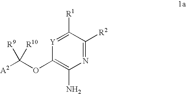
C1([R1])=[Y]C(OC([A2])([R9])[R10])=C(N)N=C1[R2]
